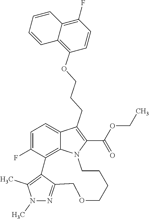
C12=C(OCCCC3=C(C(OCC)=O)N4C5=C(C(F)=CC=C53)C3=C(C)N(C)N=C3COCCCC4)C=CC(F)=C1C=CC=C2
